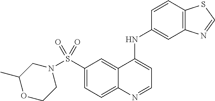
N1(S(C2=CC=C3C(=C2)C(NC2=CC4=C(C=C2)SC=N4)=CC=N3)(=O)=O)CC(C)OCC1
